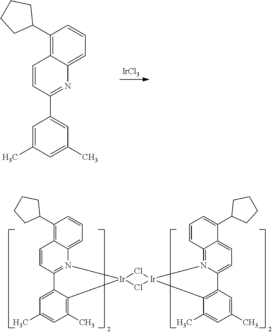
C1=CC=C2C(=C1C1CCCC1)C=CC(C1=CC(C)=CC(C)=C1)=N2.[IrCl3].C1=CC=C2C(=C1C1CCCC1)C=CC1=N2[Ir]2(C3=C(C)C=C(C)C=C13)Cl[Ir]1(Cl2)N2=C3C(=CC=C2C2=C1C(C)=CC(C)=C2)C(C1CCCC1)=CC=C3
